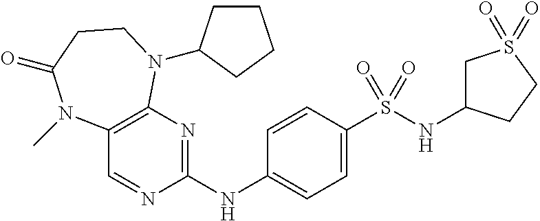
C1=CC(NC2=NC3=C(C=N2)N(C)C(=O)CCN3C2CCCC2)=CC=C1S(NC1CS(=O)(=O)CC1)(=O)=O
